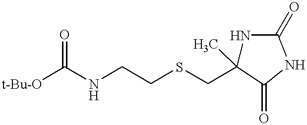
[t-Bu-O]C(NCCSCC1(C)NC(=O)NC1=O)=O
